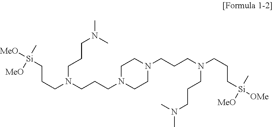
C(CN(CCCN1CCN(CCCN(CCCN(C)C)CCC[Si]([OMe])(C)[MeO])CC1)CCCN(C)C)C[Si]([MeO])(C)[MeO]
